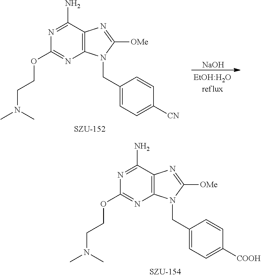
C12=C(C(N)=NC(OCCN(C)C)=N1)N=C([OMe])N2CC1=CC=C([CN])C=C1.[NaOH].C12=C(C(N)=NC(OCCN(C)C)=N1)N=C([OMe])N2CC1=CC=C([COOH])C=C1
